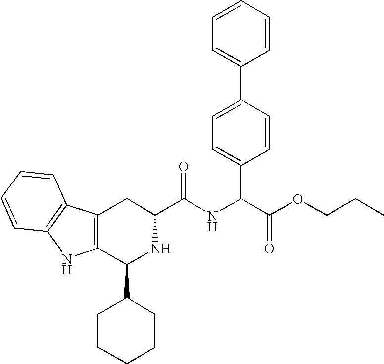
C1(C2CCCCC2)NC(C(=O)NC(C2=CC=C(C3=CC=CC=C3)C=C2)C(OCCC)=O)CC2=C1NC1=C2C=CC=C1
